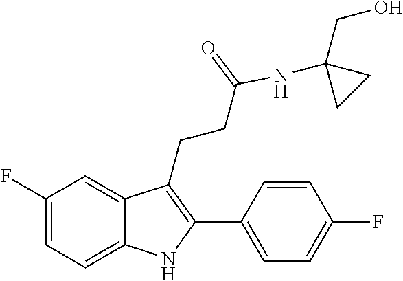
C1=C2C(CCC(=O)NC3(CO)CC3)=C(C3=CC=C(F)C=C3)NC2=CC=C1F
